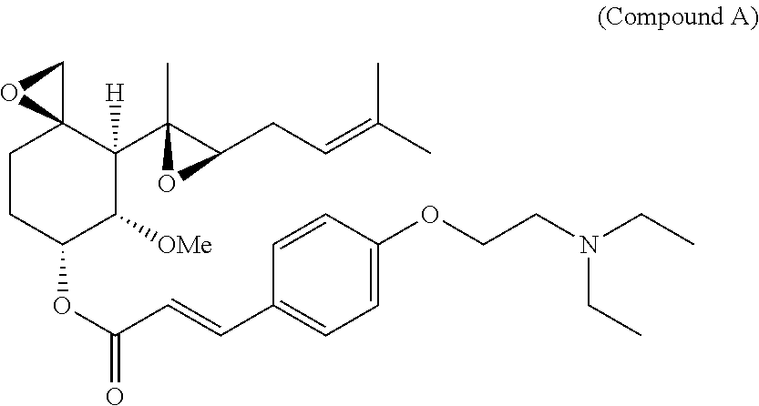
C1=CC(OCCN(CC)CC)=CC=C1C=CC(OC1C([OMe])C(C2(C)C(CC=C(C)C)O2)([H])C2(CC1)CO2)=O
